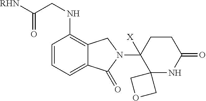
C1=CC=C2C(=C1NCC([RHN])=O)CN(C1([X])C3(NC(=O)CC1)COC3)C2=O
